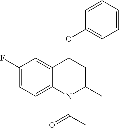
C1(F)=CC=C2C(=C1)C(OC1=CC=CC=C1)CC(C)N2C(C)=O
